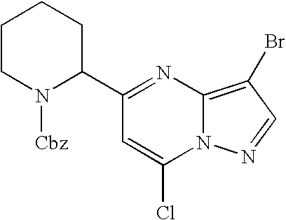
C1CN([Cbz])C(C2=NC3=C(Br)C=NN3C(Cl)=C2)CC1
